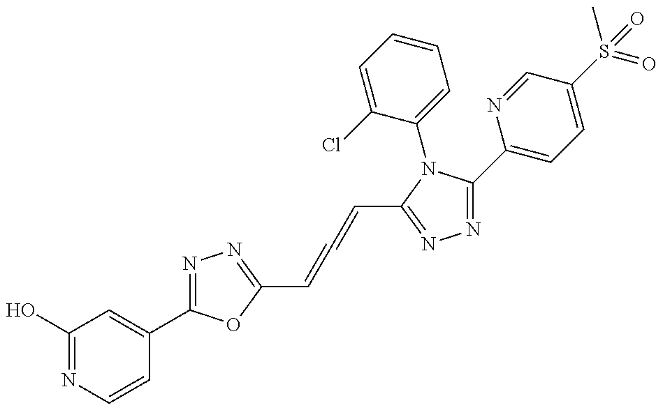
C1(O)=NC=CC(C2=NN=C(C=C=CC3=NN=C(C4=CC=C(S(=O)(C)=O)C=N4)N3C3=CC=CC=C3Cl)O2)=C1
